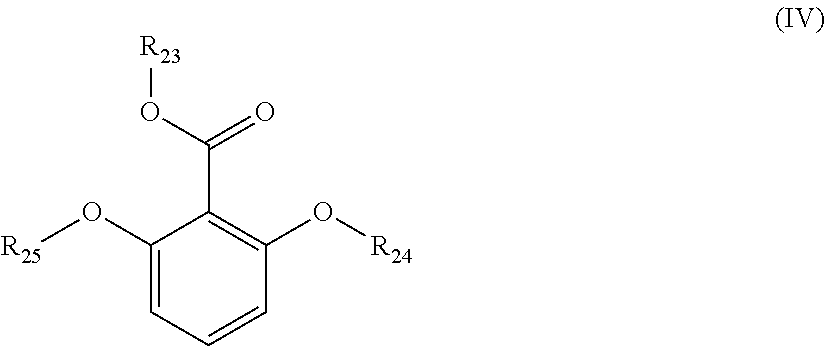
C1(O[R25])=CC=CC(O[R24])=C1C(=O)O[R23]
